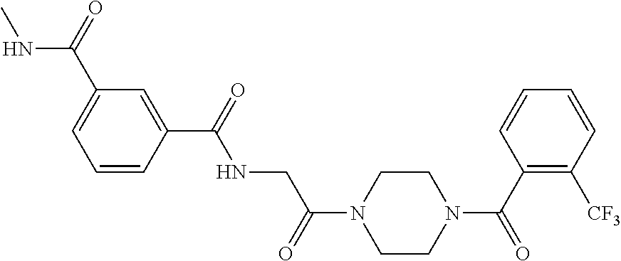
CNC(C1=CC=CC(C(=O)NCC(N2CCN(C(C3=C([CF3])C=CC=C3)=O)CC2)=O)=C1)=O
